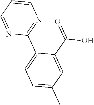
C1(C2=CC=C(C)C=C2C(=O)O)=NC=CC=N1
